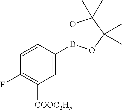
C1=C(B2OC(C)(C)C(C)(C)O2)C=CC(F)=C1[COOC2H5]
